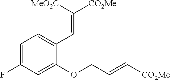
C1(OCC=C[CO2Me])=CC(F)=CC=C1C=C([CO2Me])[MeO2C]
